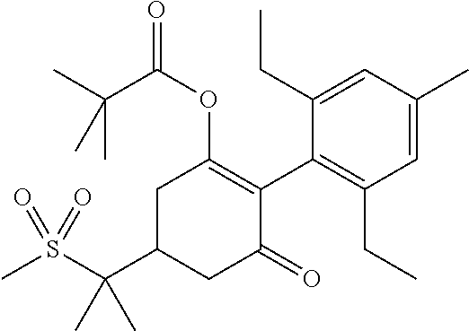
C1(C(S(C)(=O)=O)(C)C)CC(=O)C(C2=C(CC)C=C(C)C=C2CC)=C(OC(C(C)(C)C)=O)C1
